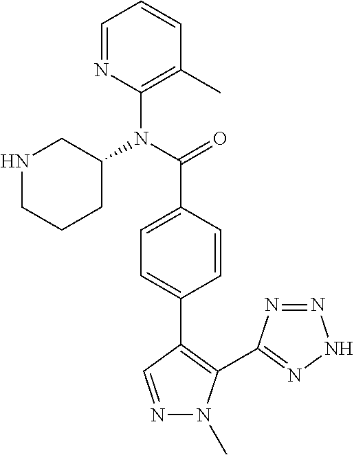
C1=NC(N(C(=O)C2=CC=C(C3=C(C4=NNN=N4)N(C)N=C3)C=C2)C2CCCNC2)=C(C)C=C1
